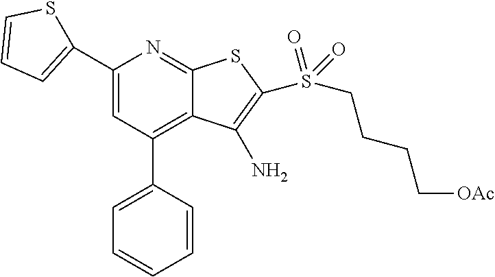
C1(C2=CC=CS2)=CC(C2=CC=CC=C2)=C2C(=N1)SC(S(CCCC[OAc])(=O)=O)=C2N
